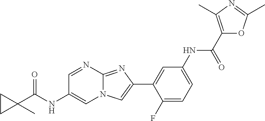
C1=NC2=NC(C3=CC(NC(C4=C(C)N=C(C)O4)=O)=CC=C3F)=CN2C=C1NC(C1(C)CC1)=O
